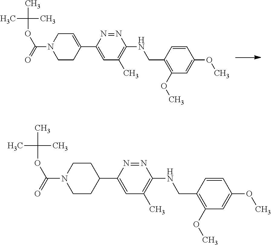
O(C)C1=C(CNC2=C(C)C=C(C3=CCN(C(OC(C)(C)C)=O)CC3)N=N2)C=CC(OC)=C1.O(C)C1=C(CNC2=C(C)C=C(C3CCN(C(OC(C)(C)C)=O)CC3)N=N2)C=CC(OC)=C1
